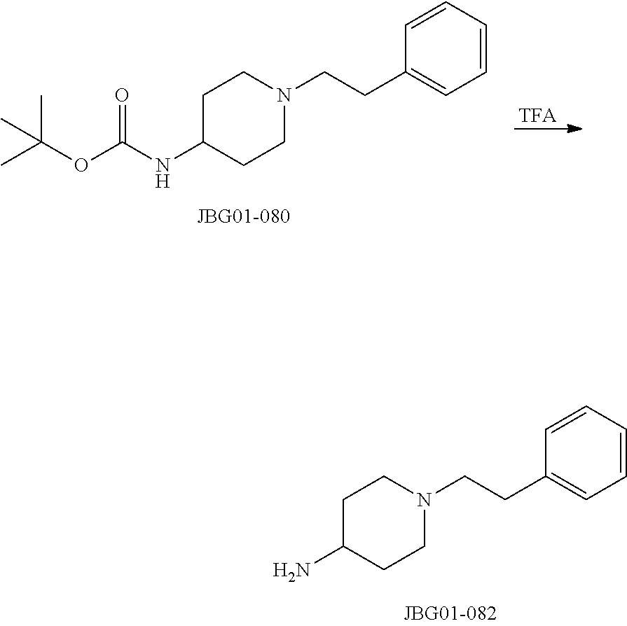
[TFA].C1C(NC(=O)OC(C)(C)C)CCN(CCC2=CC=CC=C2)C1.C1C(N)CCN(CCC2=CC=CC=C2)C1
